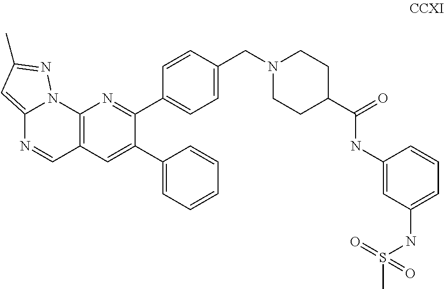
C12=C(C=C(C3=CC=CC=C3)C(C3=CC=C(CN4CCC(C(=O)NC5=CC(NS(C)(=O)=O)=CC=C5)CC4)C=C3)=N1)C=NC1=CC(C)=NN21
